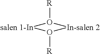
[salen 1-In]1O([R])[In-salen 2]O1[R]
